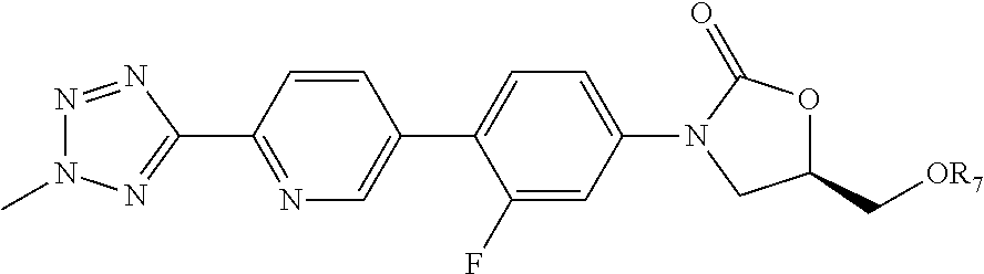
C1=C(C2=CN=C(C3=NN(C)N=N3)C=C2)C(F)=CC(N2CC(C[OR7])OC2=O)=C1
